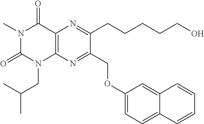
N1(C)C(=O)N(CC(C)C)C2=C(C1=O)N=C(CCCCCO)C(COC1=CC=C3C(=C1)C=CC=C3)=N2
